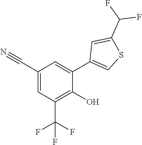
C1=C(C#N)C=C(C2=CSC(C(F)F)=C2)C(O)=C1C(F)(F)F
